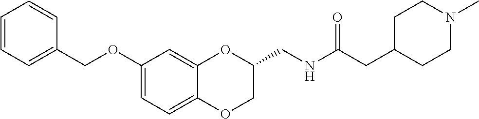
C1(OCC2=CC=CC=C2)=CC=C2C(=C1)OC(CNC(CC1CCN(C)CC1)=O)CO2
